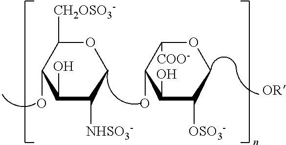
C1(O)C([NHSO3-])COC([CH2OSO3-])C1O.C1(O)C([OSO3-])COC([COO-])C1O
